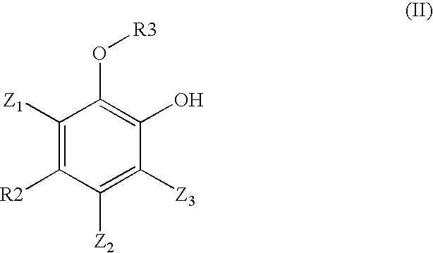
C1([Z1])=C([R2])C([Z2])=C([Z3])C(O)=C1O[R3]
